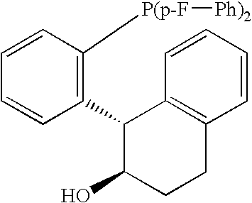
C1(C2C3=C(CCC2O)C=CC=C3)=C([P(p-F][Ph)2])C=CC=C1
